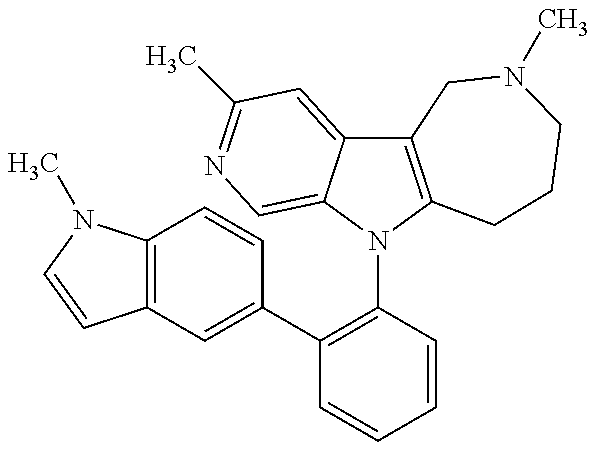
C12=C(N(C3=C(C4=CC5=C(C=C4)N(C)C=C5)C=CC=C3)C3=CN=C(C)C=C13)CCCN(C)C2
